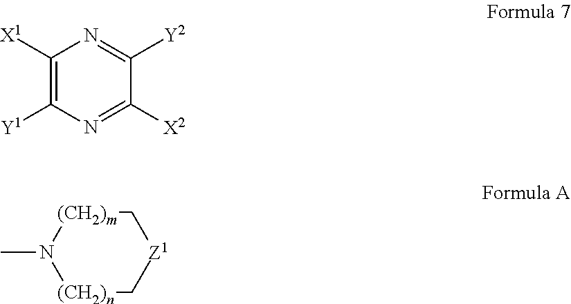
C1([X1])=C([Y1])N=C([X2])C([Y2])=N1.C1[(CH2)m]N(C)[(CH2)n]C[Z1]1
